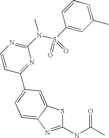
C1(NC(C)=O)=NC2=CC=C(C3=NC(N(S(C4=CC(C)=CC=C4)(=O)=O)C)=NC=C3)C=C2S1
